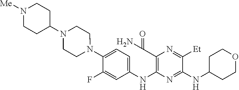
C1(N2CCN(C3CCN([Me])CC3)CC2)=CC=C(NC2=C(C(N)=O)N=C([Et])C(NC3CCOCC3)=N2)C=C1F
